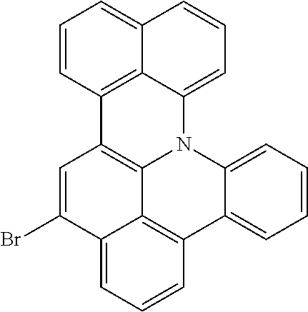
C1=C(Br)C2=CC=CC3=C2C2=C1C1=C4C(=CC=CC4=CC=C1)N2C1=CC=CC=C31
